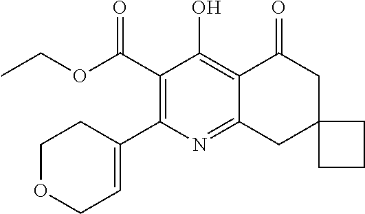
C1(C(OCC)=O)=C(C2=CCOCC2)N=C2C(=C1O)C(=O)CC1(C2)CCC1
